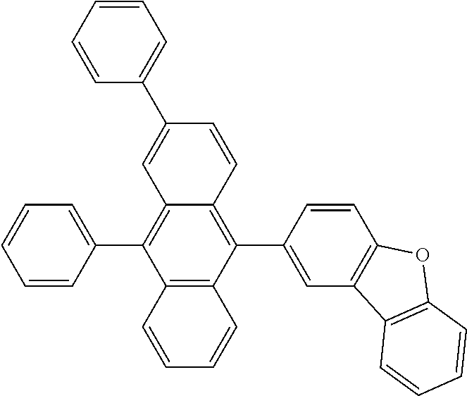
C12=C(C3=CC=CC=C3)C3=C(C(C4=CC5=C(C=C4)OC4=C5C=CC=C4)=C1C=CC(C1=CC=CC=C1)=C2)C=CC=C3
